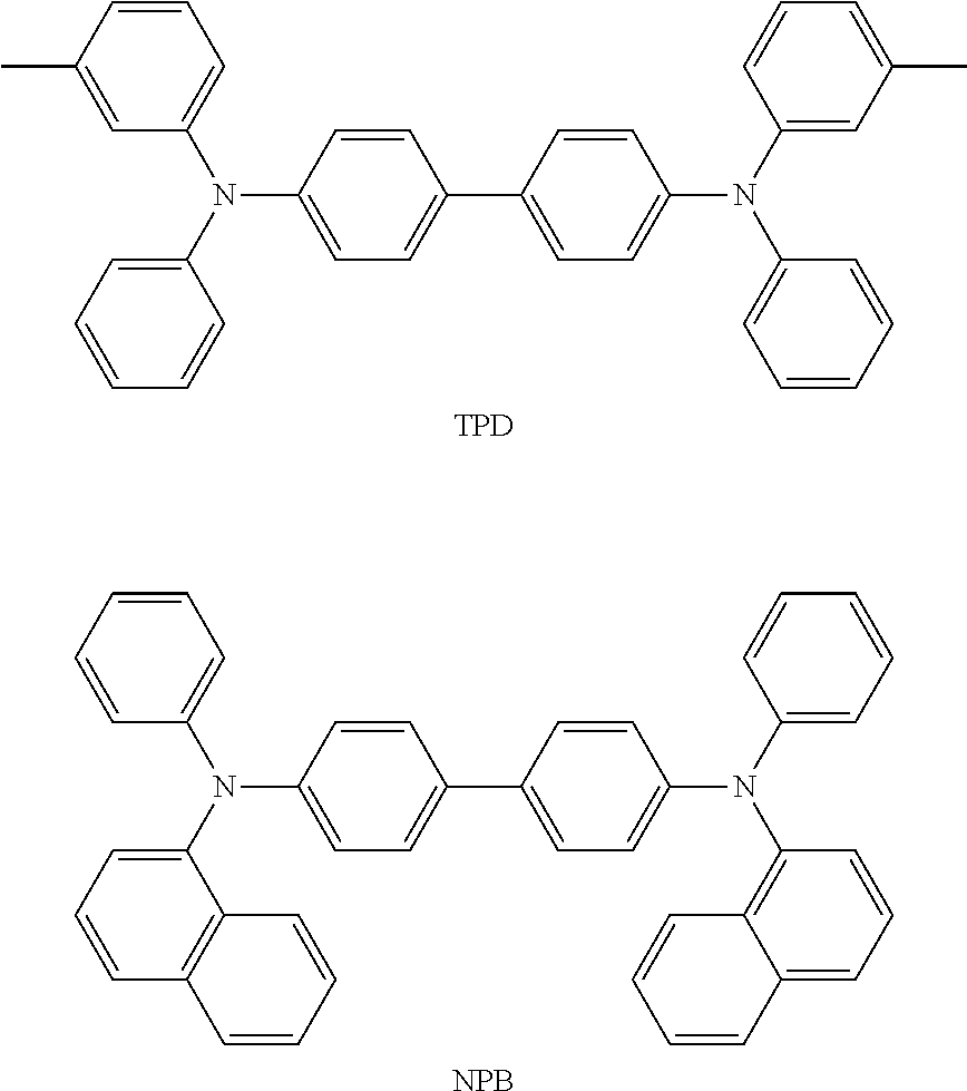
C1=CC(N(C2=CC=CC(C)=C2)C2=CC=CC=C2)=CC=C1C1=CC=C(N(C2=CC(C)=CC=C2)C2=CC=CC=C2)C=C1.[TPD].C1=CC(N(C2=CC=CC=C2)C2=CC=CC3=C2C=CC=C3)=CC=C1C1=CC=C(N(C2=CC=CC=C2)C2=C3C(=CC=C2)C=CC=C3)C=C1.[NPB]
